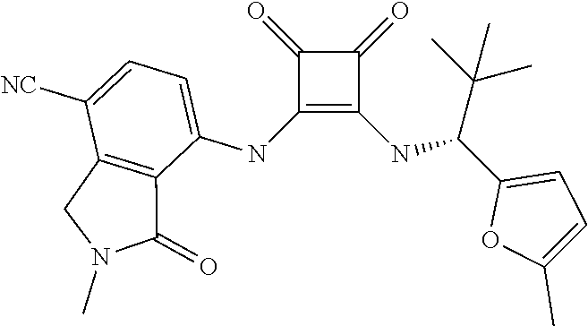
C1(NC2=CC=C([NC])C3=C2C(=O)N(C)C3)=C(NC(C2=CC=C(C)O2)C(C)(C)C)C(=O)C1=O
